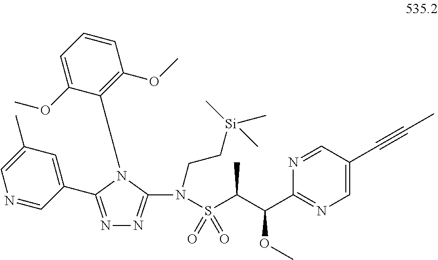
N1=C(C2=CC(C)=CN=C2)N(C2=C(OC)C=CC=C2OC)C(N(CC[Si](C)(C)C)S(C(C(C2=NC=C(C#CC)C=N2)OC)C)(=O)=O)=N1
